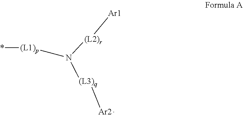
*[(L1)p]CN([(L2)r][Ar1])[(L3)q][Ar2]
